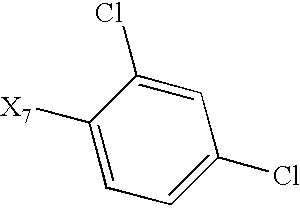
C1=C([X7])C(Cl)=CC(Cl)=C1
